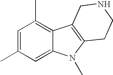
C1=C(C)C=C2C(=C1C)C1=C(N2C)CCNC1
